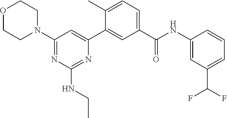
C1(N2CCOCC2)=NC(NCC)=NC(C2=CC(C(=O)NC3=CC(C(F)F)=CC=C3)=CC=C2C)=C1
